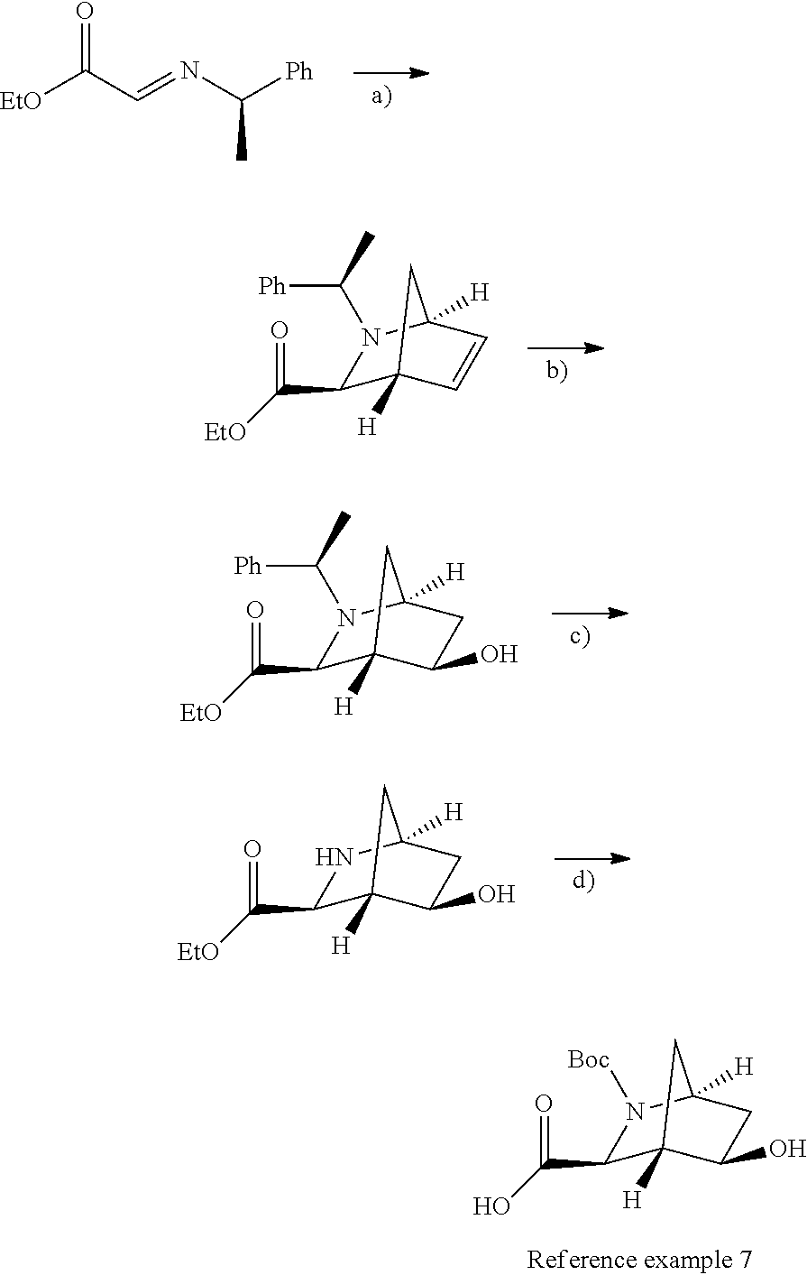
N(C([Ph])C)=CC([EtO])=O.C1(C([EtO])=O)C2([H])C=CC([H])(N1C([Ph])C)C2.C1(C([EtO])=O)C2([H])C(O)CC([H])(N1C([Ph])C)C2.C1(C([EtO])=O)C2([H])C(O)CC([H])(N1)C2.C1(C(O)=O)C2([H])C(O)CC([H])(N1[Boc])C2
